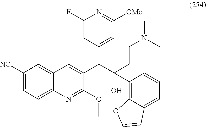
C1([NC])=CC=C2C(=C1)C=C(C(C(CCN(C)C)(O)C1=C3C(=CC=C1)C=CO3)C1=CC([OMe])=NC(F)=C1)C(OC)=N2
